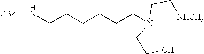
N(CCCCCCN(CC[NHCH3])CCO)[CBZ]
